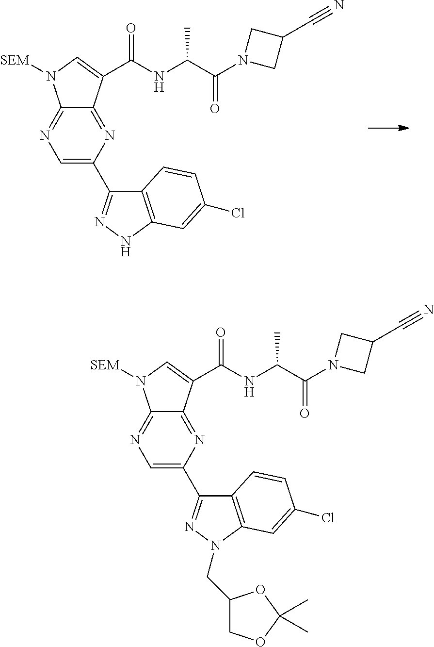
C1=C(C2=NNC3=C2C=CC(Cl)=C3)N=C2C(=N1)N([SEM])C=C2C(NC(C(N1CC(C#N)C1)=O)C)=O.C1=C(C2=NN(CC3COC(C)(C)O3)C3=C2C=CC(Cl)=C3)N=C2C(=N1)N([SEM])C=C2C(NC(C(N1CC(C#N)C1)=O)C)=O
